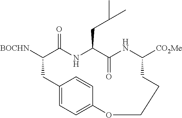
C12=CC=C(C=C1)OCCCC([CO2Me])NC(=O)C(CC(C)C)NC(=O)C([BOCHN])C2
